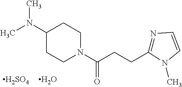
N1=C(CCC(N2CCC(N(C)C)CC2)=O)N(C)C=C1.O.[H2SO4]
